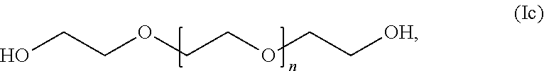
C(COCCOCC[OH])O
